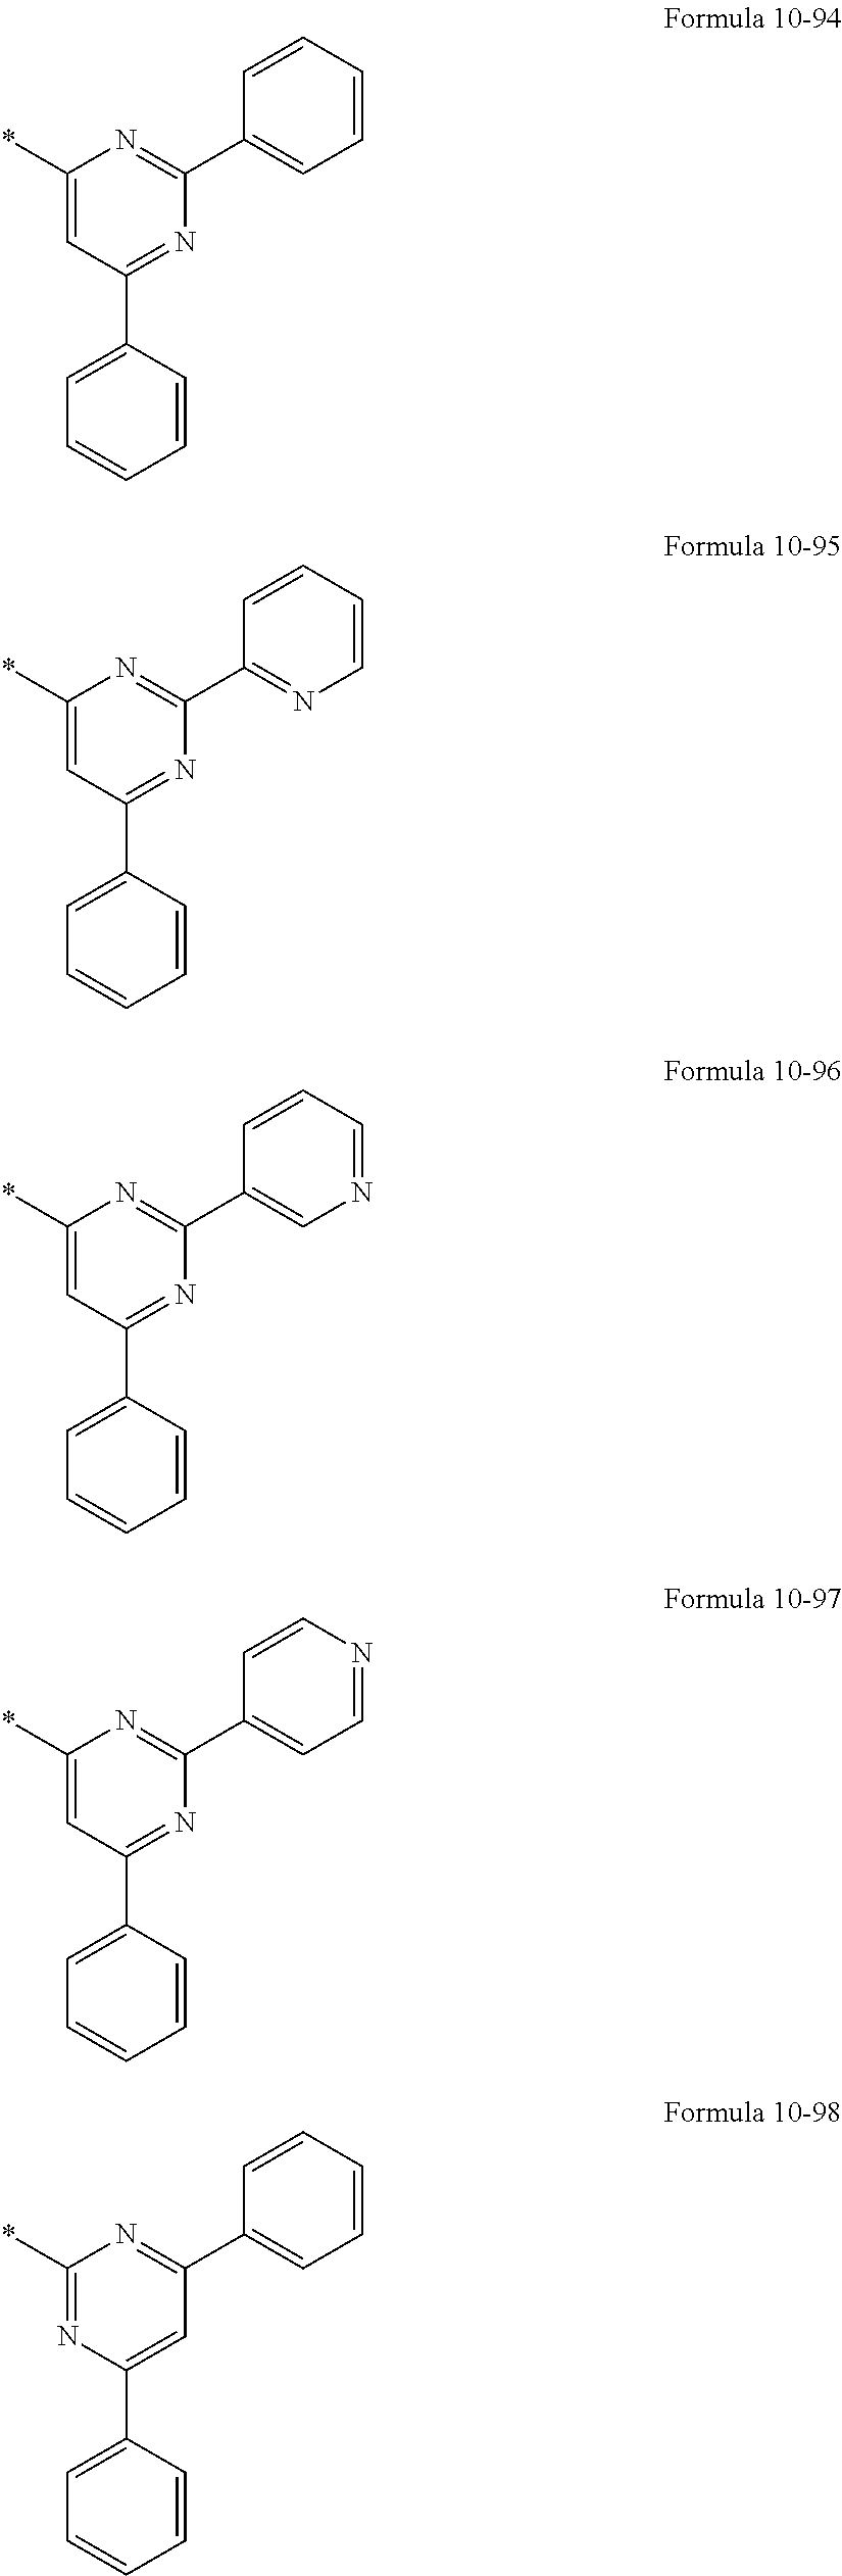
C1(*)=CC(C2=CC=CC=C2)=NC(C2=CC=CC=C2)=N1.C1(*)=CC(C2=CC=CC=C2)=NC(C2=NC=CC=C2)=N1.C1(*)=CC(C2=CC=CC=C2)=NC(C2=CN=CC=C2)=N1.C1(*)=CC(C2=CC=CC=C2)=NC(C2=CC=NC=C2)=N1.C1(*)=NC(C2=CC=CC=C2)=CC(C2=CC=CC=C2)=N1
